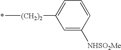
C[(CH2)2]C1=CC=CC([NHSO2Me])=C1
